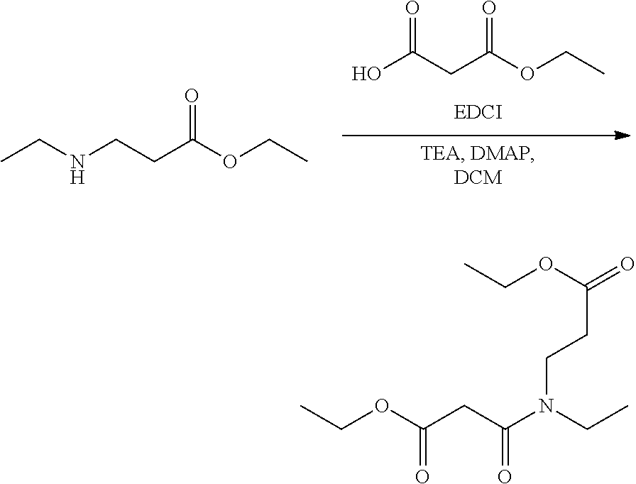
OC(CC(OCC)=O)=O.CCNCCC(OCC)=O.N(C(CC(OCC)=O)=O)(CCC(OCC)=O)CC
